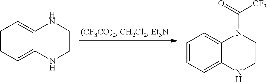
C1=CC=C2C(=C1)NCCN2.C1=CC=C2C(=C1)N(C([CF3])=O)CCN2
